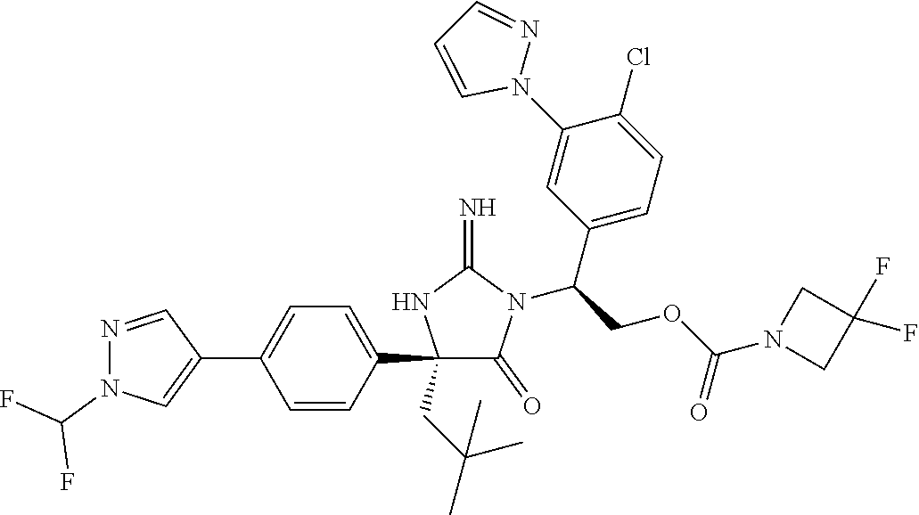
C1(C2=CN(C(F)F)N=C2)=CC=C(C2(CC(C)(C)C)C(=O)N(C(C3=CC=C(Cl)C(N4N=CC=C4)=C3)COC(=O)N3CC(F)(F)C3)C(=N)N2)C=C1
